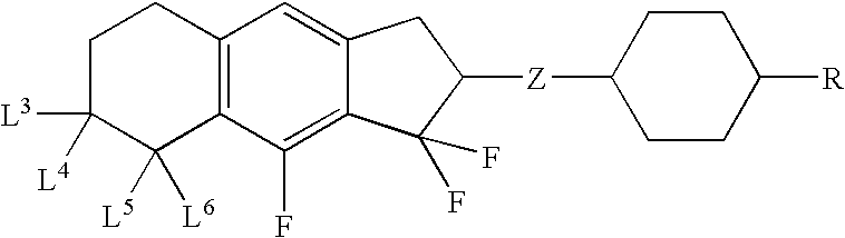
C1C([L3])([L4])C([L5])([L6])C2=C(C1)C=C1C(=C2F)C(F)(F)C([Z]C2CCC([R])CC2)C1
